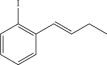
C1=CC=CC(C=CCC)=C1I
